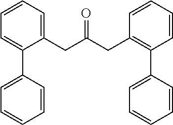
C1=CC=C(CC(CC2=C(C3=CC=CC=C3)C=CC=C2)=O)C(C2=CC=CC=C2)=C1
